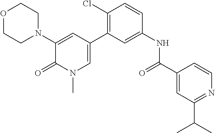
O1CCN(C2=CC(C3=C(Cl)C=CC(NC(=O)C4=CC(C(C)C)=NC=C4)=C3)=CN(C)C2=O)CC1
